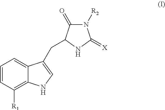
C1=CC([R1])=C2C(=C1)C(CC1C(=O)N([R2])C(=[X])N1)=CN2
